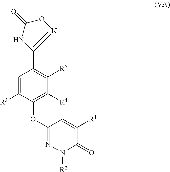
C1=C([R3])C(OC2=NN([R2])C(=O)C([R1])=C2)=C([R4])C([R5])=C1C1=NOC(=O)N1
